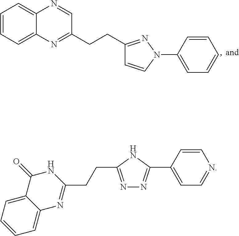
C12=CC=CC=C1N=C(CCC1=NN(C3=CC=CC=C3)C=C1)C=N2.C12=CC=CC=C1N=C(CCC1=NN=C(C3=CC=NC=C3)N1)NC2=O
